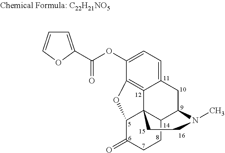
C1(OC(=O)C2=CC=CO2)=CC=C2C3=C1OC1C34C(C(C2)N(C)CC4)CCC1=O
